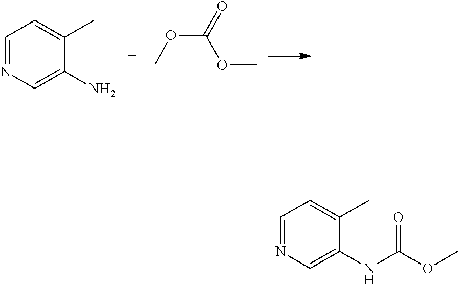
N1=CC=C(C)C(NC(OC)=O)=C1.N1=CC=C(C)C(N)=C1.O(C(OC)=O)C
